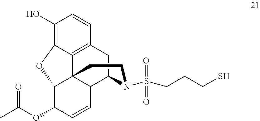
C1(O)=C2C3=C(C=C1)CC1C4C3(C(C(OC(C)=O)C=C4)O2)CCN1S(=O)(=O)CCCS
